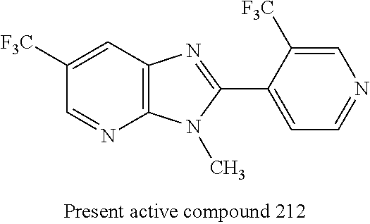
C12=C(C=C([F3C])C=N1)N=C(C1=CC=NC=C1[F3C])N2C
